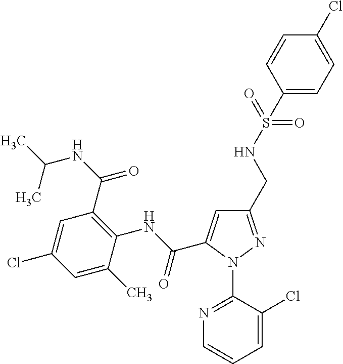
C(C1=CC(CNS(C2=CC=C(Cl)C=C2)(=O)=O)=NN1C1=NC=CC=C1Cl)(NC1=C(C(NC(C)C)=O)C=C(Cl)C=C1C)=O
